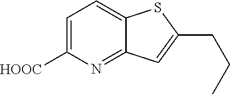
C1=C([HOOC])N=C2C(=C1)SC(CCC)=C2
